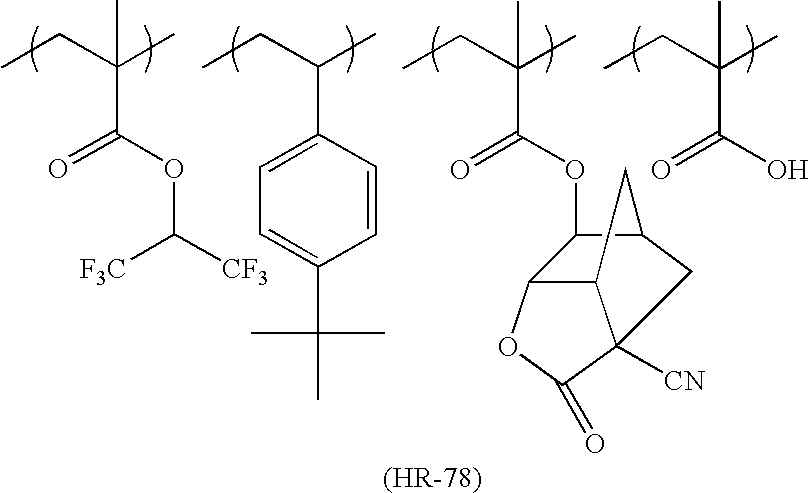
CCC(C)(C(OC([CF3])[CF3])=O)C.CCC(C)(C(OC1C2CC3([CN])C(C2)C1OC3=O)=O)C.CCC(C)C1=CC=C(C(C)(C)C)C=C1.CCC(C)(C(O)=O)C
